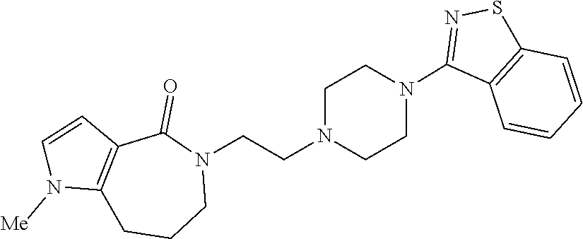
N1(CCN2CCN(C3=NSC4=C3C=CC=C4)CC2)C(=O)C2=C(CCC1)N([Me])C=C2
